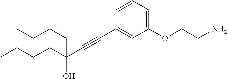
C(C#CC1=CC(OCCN)=CC=C1)(O)(CCCC)CCCC
